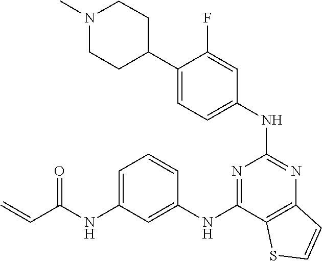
C1=C(C2CCN(C)CC2)C(F)=CC(NC2=NC3=C(C(NC4=CC(NC(C=C)=O)=CC=C4)=N2)SC=C3)=C1
